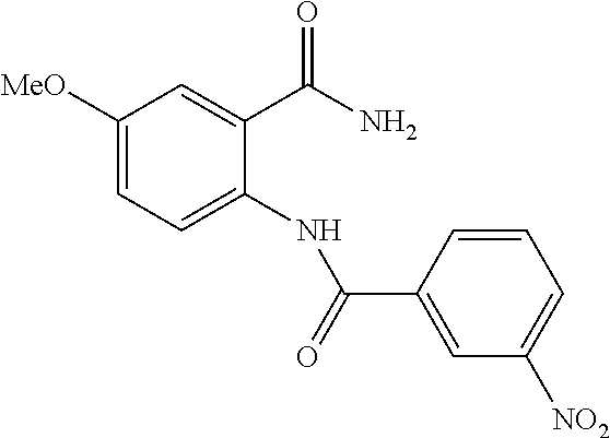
C1([MeO])=CC=C(NC(C2=CC([NO2])=CC=C2)=O)C(C(N)=O)=C1
